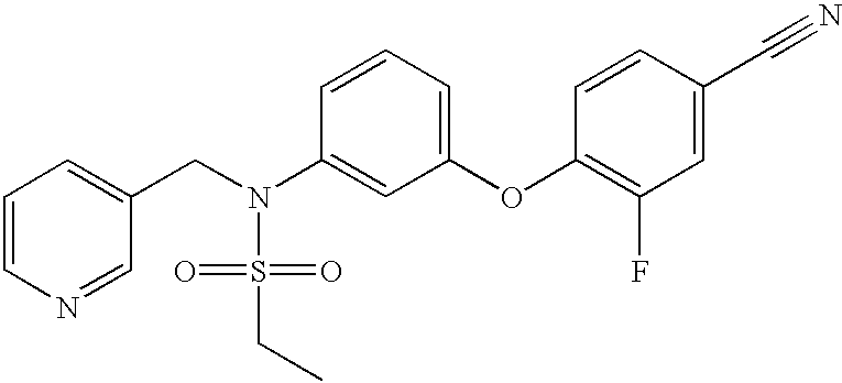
C1=CN=CC(CN(S(=O)(=O)CC)C2=CC(OC3=C(F)C=C(C#N)C=C3)=CC=C2)=C1
